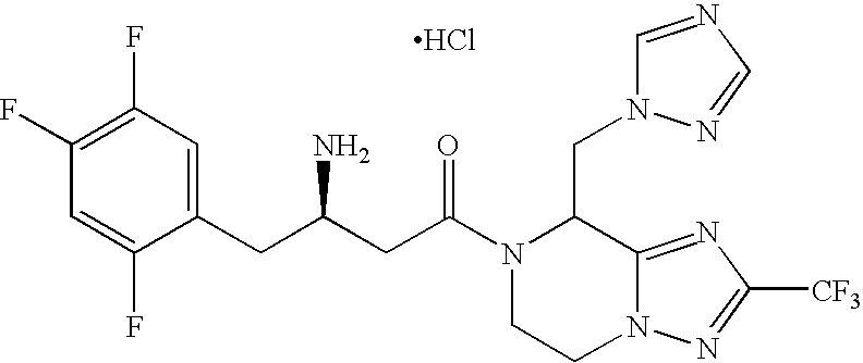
C1(CC(CC(N2CCN3C(=NC([CF3])=N3)C2CN2C=NC=N2)=O)N)=CC(F)=C(F)C=C1F.Cl
